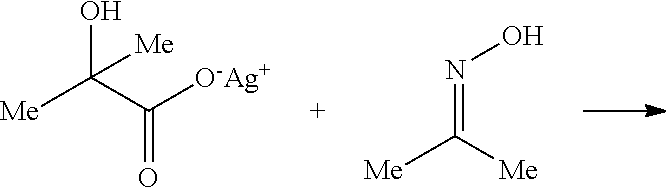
OC(C([O-Ag+])=O)([Me])[Me].N(=C([Me])[Me])O
